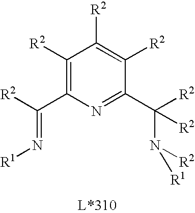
C1([R2])=C(C([R2])=N[R1])N=C(C([R2])(N([R2])[R1])[R2])C([R2])=C1[R2]
